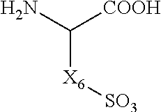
C([X6][SO3])(N)[COOH]
